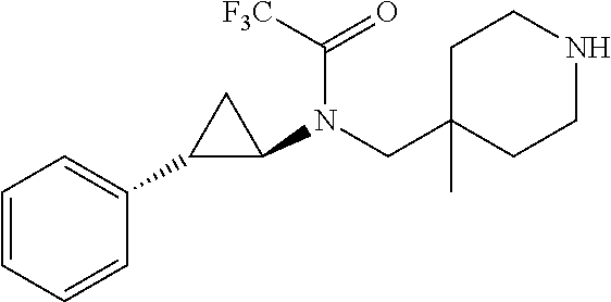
C1=CC=CC(C2C(N(CC3(C)CCNCC3)C([F3C])=O)C2)=C1
